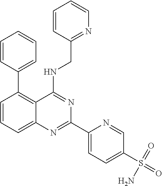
C1=CC(C2=C3C(=CC=C2)N=C(C2=CC=C(S(=O)(=O)N)C=N2)N=C3NCC2=NC=CC=C2)=CC=C1
